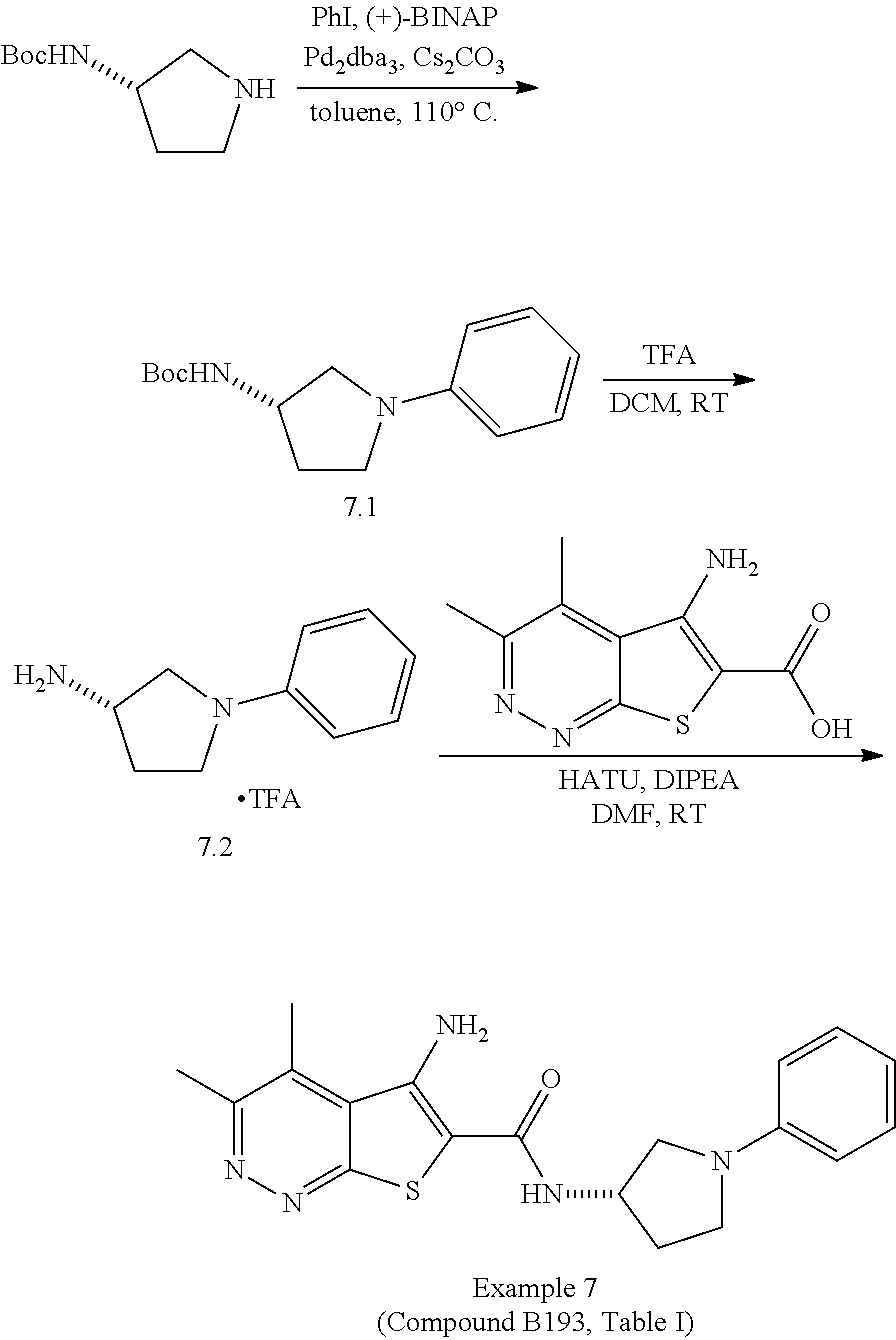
C1(C)=NN=C2C(=C1C)C(N)=C(C(=O)NC1CCN(C3=CC=CC=C3)C1)S2.C1CNCC1[BocHN].C1CN(C2=CC=CC=C2)CC1[BocHN].C1CN(C2=CC=CC=C2)CC1N.C1(C)=NN=C2C(=C1C)C(N)=C(C(=O)O)S2
